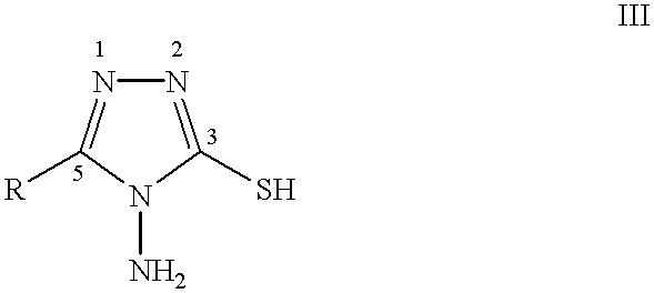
N1=C(S)N(N)C([R])=N1
